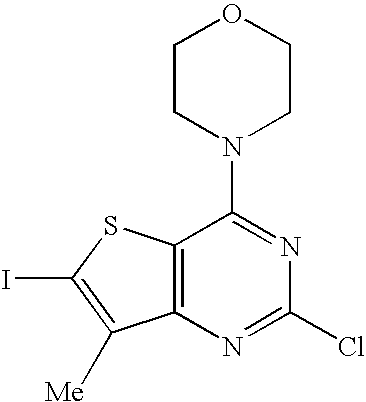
C12=C(N=C(Cl)N=C1N1CCOCC1)C([Me])=C(I)S2
